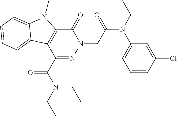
C1(C(N(CC)CC)=O)=NN(CC(N(CC)C2=CC=CC(Cl)=C2)=O)C(=O)C2=C1C1=CC=CC=C1N2C
